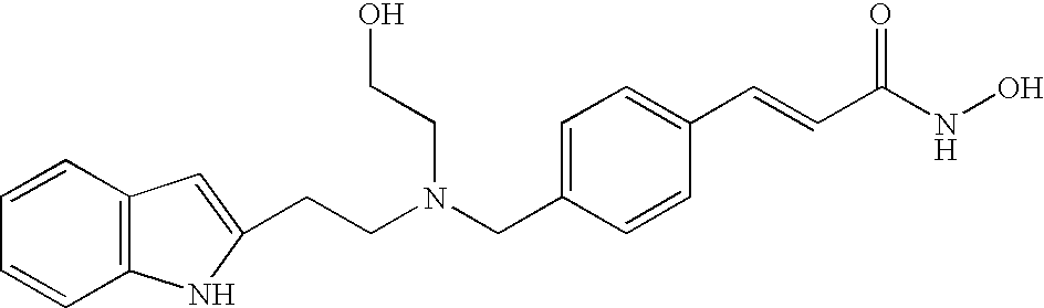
C1=CC2=C(C=C1)NC(CCN(CC1=CC=C(C=CC(NO)=O)C=C1)CCO)=C2
